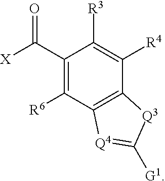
C1([R6])=C(C([X])=O)C([R3])=C([R4])C2=C1[Q4]=C([G1])[Q3]2
